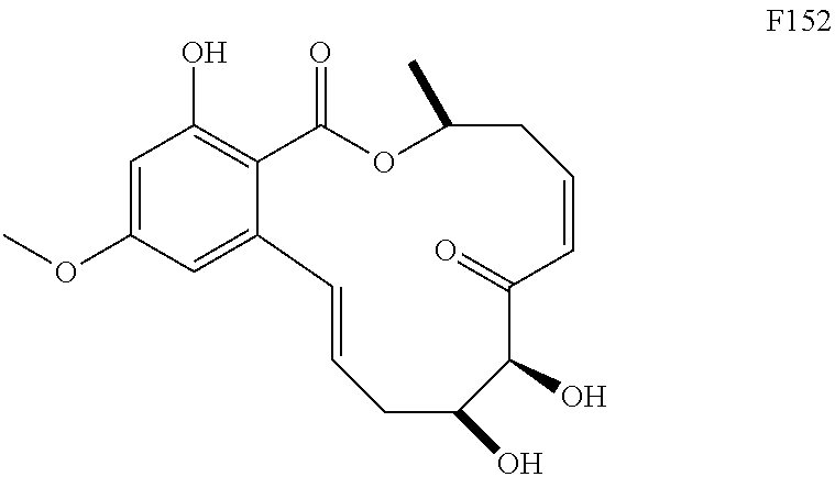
C1=C(OC)C=C2C(=C1O)C(=O)OC(C)CC=CC(=O)C(O)C(O)CC=C2
